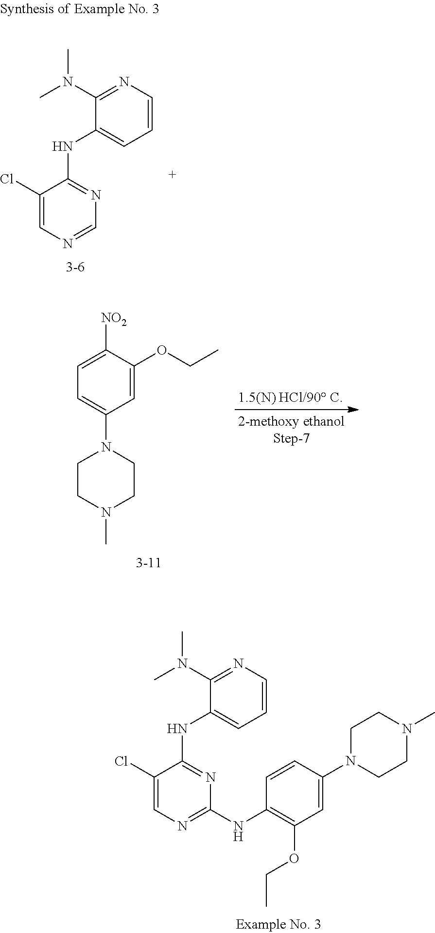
C1=CN=C(N(C)C)C(NC2=NC(NC3=C(OCC)C=C(N4CCN(C)CC4)C=C3)=NC=C2Cl)=C1.C1=CN=C(N(C)C)C(NC2=NC=NC=C2Cl)=C1.C1=C([NO2])C(OCC)=CC(N2CCN(C)CC2)=C1
